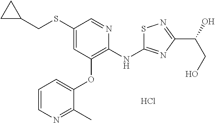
C1(SCC2CC2)=CC(OC2=CC=CN=C2C)=C(NC2=NC(C(O)CO)=NS2)N=C1.Cl
